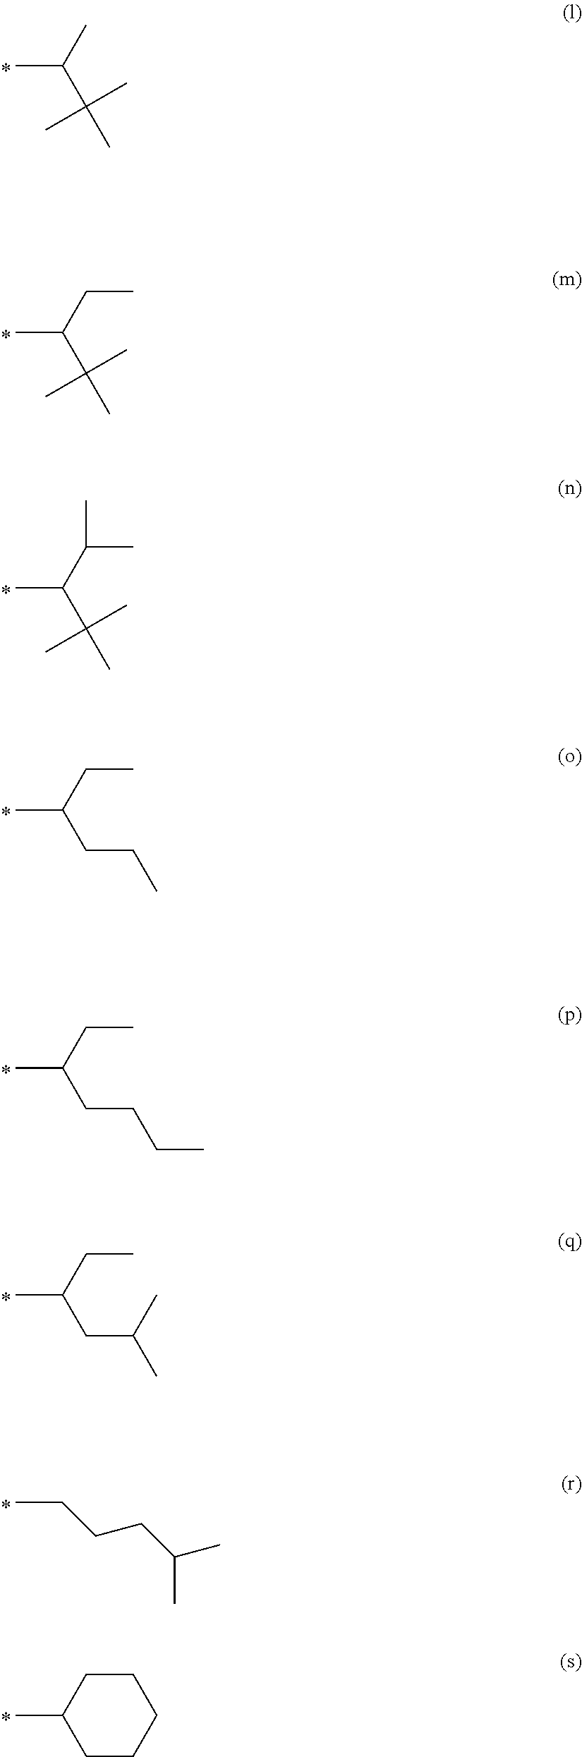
CC(C(C)(C)C)C.CC(C(C)(C)C)CC.CC(C(C)(C)C)C(C)C.CC(CCC)CC.CC(CCCC)CC.CC(CC(C)C)CC.CCCCC(C)C.CC1CCCCC1
